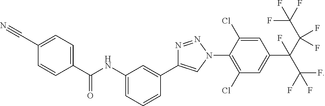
C1(C(NC2=CC=CC(C3=CN(C4=C(Cl)C=C(C(C(C(F)(F)F)(F)F)(C(F)(F)F)F)C=C4Cl)N=N3)=C2)=O)=CC=C(C#N)C=C1
